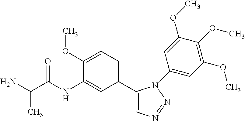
C1(C2=CC=C(OC)C(NC(C(N)C)=O)=C2)=CN=NN1C1=CC(OC)=C(OC)C(OC)=C1
